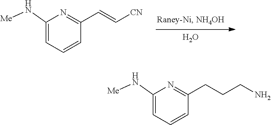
O.C1(N[Me])=CC=CC(C=C[CN])=N1.C1(N[Me])=CC=CC(CCCN)=N1
